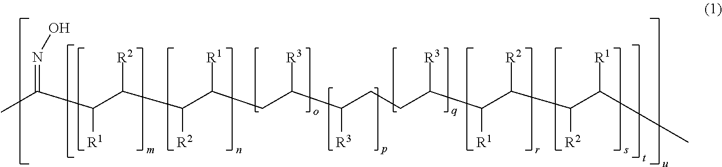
CC(C(C(C(C(CC(C(CCC(C(C(C(C(C)[R1])[R2])[R2])[R1])[R3])[R3])[R3])[R1])[R2])[R2])[R1])=NO
